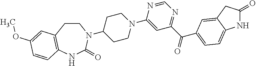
C1CC(N2CCC3=C(NC2=O)C=CC(OC)=C3)CCN1C1=CC(C(=O)C2=CC=C3NC(=O)CC3=C2)=NC=N1
